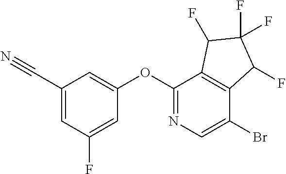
C1(OC2=CC(C#N)=CC(F)=C2)=NC=C(Br)C2=C1C(F)C(F)(F)C2F
